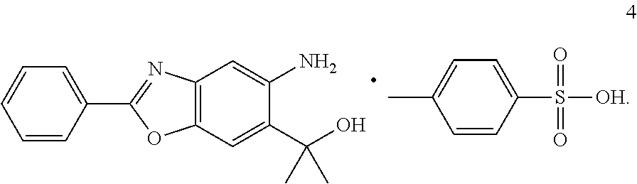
C1=CC=CC(C2=NC3=C(O2)C=C(C(O)(C)C)C(N)=C3)=C1.C1=CC(S(=O)(=O)[OH])=CC=C1C
